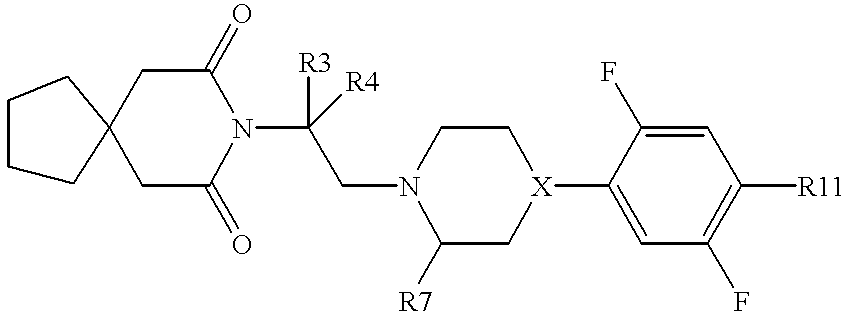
C1C(=O)N(C(CN2C([R7])C[X](C3=CC(F)=C([R11])C=C3F)CC2)([R3])[R4])C(=O)CC12CCCC2
